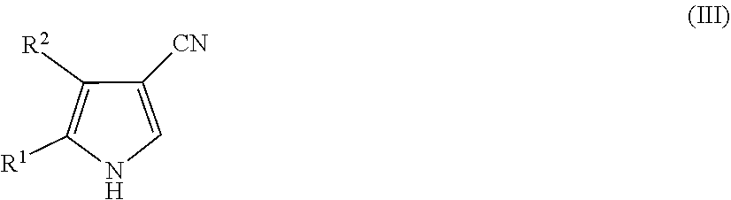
[R1]C1=C([R2])C([CN])=CN1
